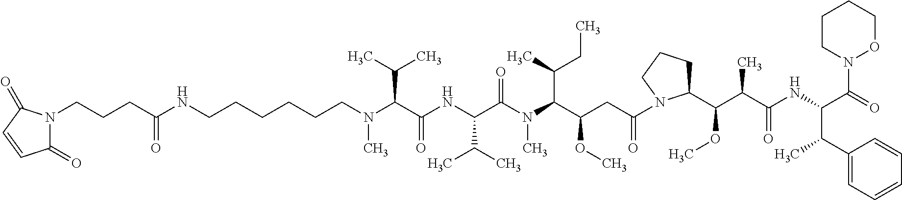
C(CN(C(C(NC(C(N(C)C(C(CC)C)C(OC)CC(=O)N1C(C(OC)C(C(=O)NC(C(=O)N2OCCCC2)C(C)C2=CC=CC=C2)C)CCC1)=O)C(C)C)=O)C(C)C)C)CCCCNC(CCCN1C(=O)C=CC1=O)=O
